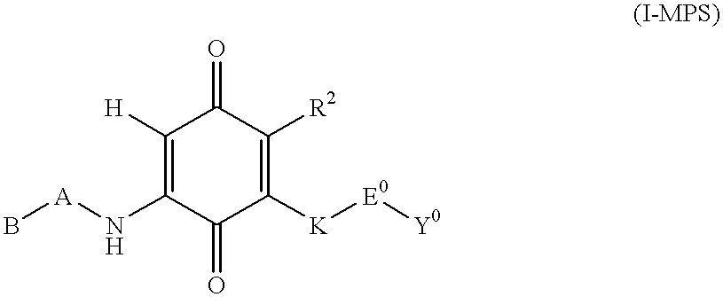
C1(=O)C([K][E0][Y0])=C([R2])C(=O)C([H])=C1N[A]B
